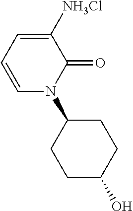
C1([NH3Cl])=CC=CN(C2CCC(O)CC2)C1=O
